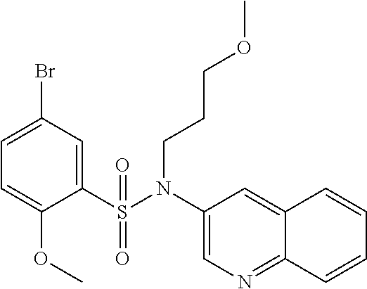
C1=C(Br)C=C(S(N(C2=CN=C3C(=C2)C=CC=C3)CCCOC)(=O)=O)C(OC)=C1
